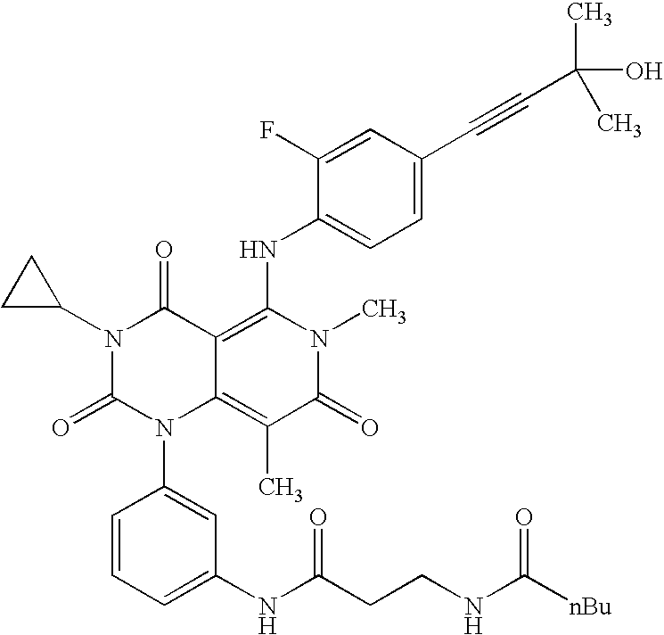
N1(C2CC2)C(=O)N(C2=CC(NC(CCNC([nBu])=O)=O)=CC=C2)C2=C(C)C(=O)N(C)C(NC3=CC=C(C#CC(O)(C)C)C=C3F)=C2C1=O
